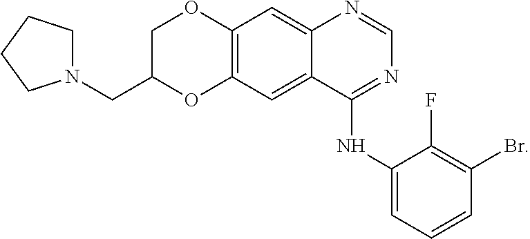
C12=C(C=C3C(=C1)N=CN=C3NC1=CC=CC(Br)=C1F)OC(CN1CCCC1)CO2
